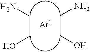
C(CO)N.C(CO)N
